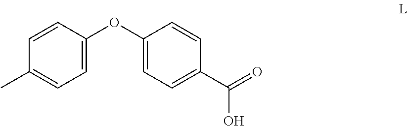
C1=C(OC2=CC=C(C)C=C2)C=CC(C(=O)O)=C1
